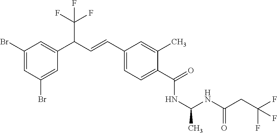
C1(Br)=CC(Br)=CC(C(C=CC2=CC=C(C(=O)NC(NC(CC(F)(F)F)=O)C)C(C)=C2)C(F)(F)F)=C1
